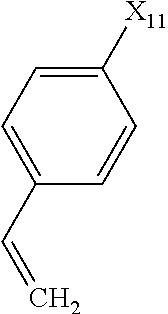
C1([X11])=CC=C(C=C)C=C1
